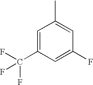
C1=C(C(F)(F)F)C=C(F)C=C1C
